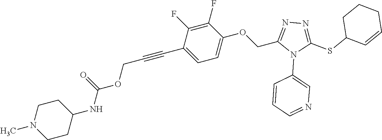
C1(F)=C(F)C(C#CCOC(NC2CCN(C)CC2)=O)=CC=C1OCC1=NN=C(SC2C=CCCC2)N1C1=CN=CC=C1
